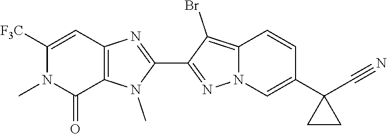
N1=C(C2=NC3=C(N2C)C(=O)N(C)C([F3C])=C3)C(Br)=C2N1C=C(C1(C#N)CC1)C=C2
